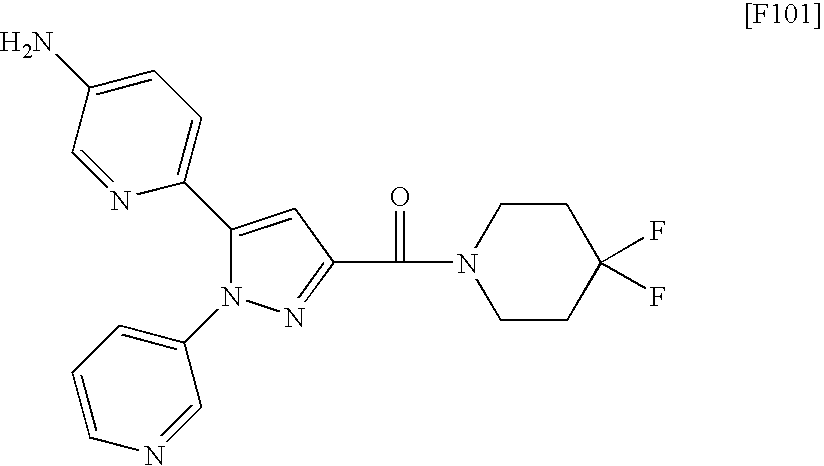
C1(C2=CC=C(N)C=N2)=CC(C(=O)N2CCC(F)(F)CC2)=NN1C1=CC=CN=C1
